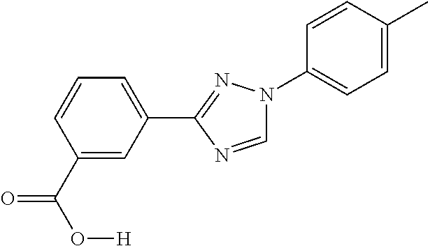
N1(C2=CC=C(C)C=C2)C=NC(C2=CC=CC(C(O[H])=O)=C2)=N1
